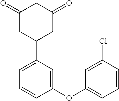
C1(=O)CC(C2=CC=CC(OC3=CC=CC(Cl)=C3)=C2)CC(=O)C1
